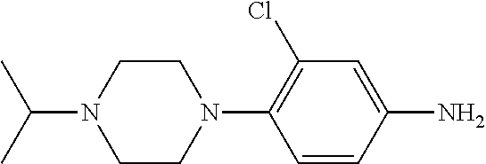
C1CN(C2=C(Cl)C=C(N)C=C2)CCN1C(C)C
